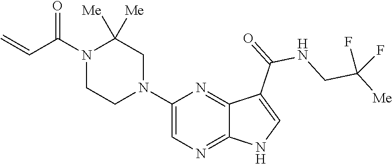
N1(C(C=C)=O)CCN(C2=CN=C3C(=N2)C(C(=O)NCC([Me])(F)F)=CN3)CC1([Me])[Me]
